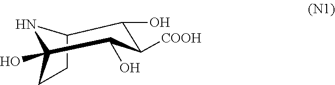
C12CCC(O)(N1)C(O)C([COOH])C2O
